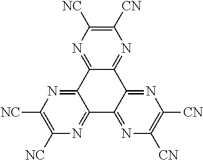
C12=NC([NC])=C([CN])N=C1C1=NC([CN])=C([CN])N=C1C1=NC([NC])=C([NC])N=C21
